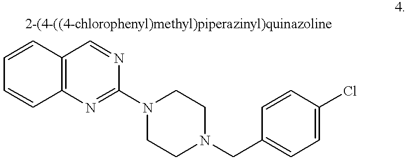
C12=C(N=C(N3CCN(CC4=CC=C(Cl)C=C4)CC3)N=C1)C=CC=C2
